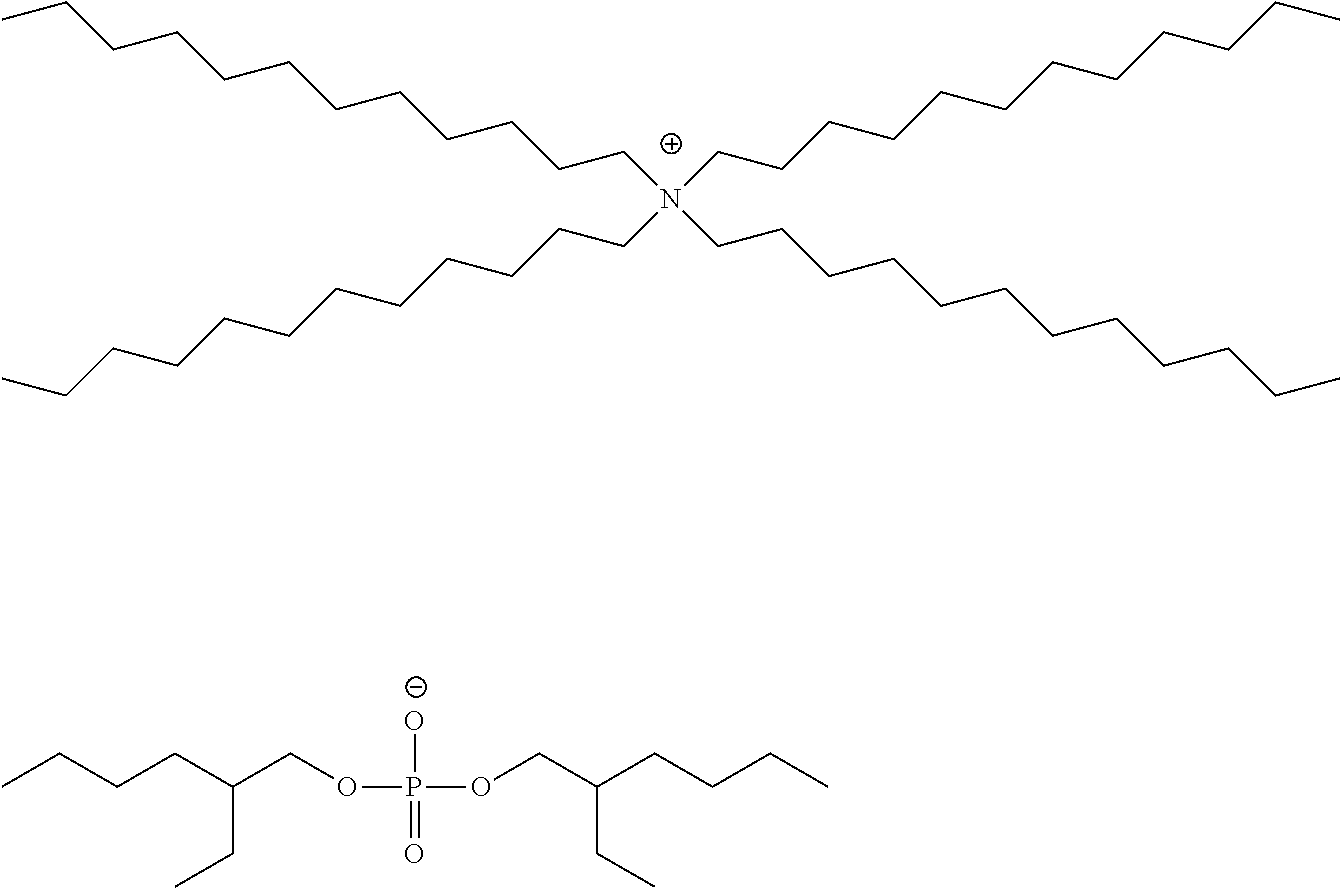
C(CCCCCCC[N+](CCCCCCCCCCCC)(CCCCCCCCCCCC)CCCCCCCCCCCC)CCCC.CCCCC(CC)COP([O-])(=O)OCC(CCCC)CC
